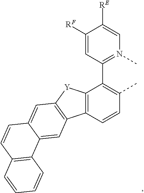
C12=C(C(C3=N(C)C=C([RE])C([RF])=C3)=C(C)C=C1)[Y]C1=C2C=C2C(=C1)C=CC1=C2C=CC=C1
